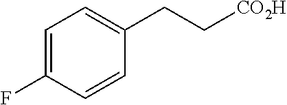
C1=C(F)C=CC(CC[CO2H])=C1
